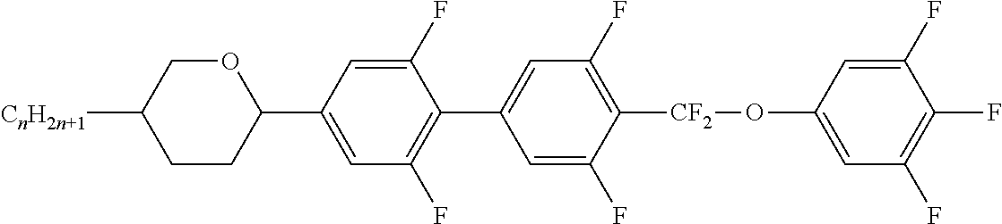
C1=C(F)C([CF2]OC2=CC(F)=C(F)C(F)=C2)=C(F)C=C1C1=C(F)C=C(C2CCC([CnH2n+1])CO2)C=C1F
